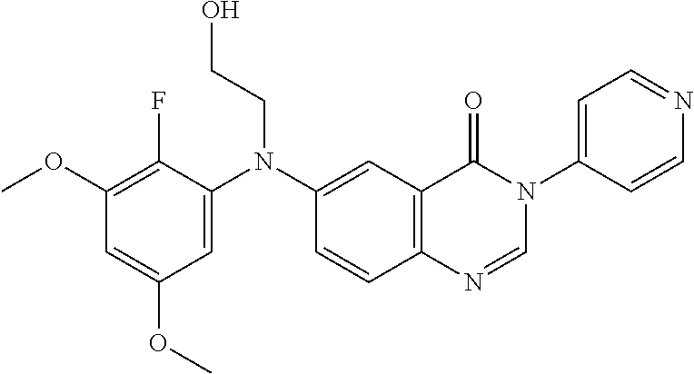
C1=C(N(CCO)C2=CC3=C(C=C2)N=CN(C2=CC=NC=C2)C3=O)C(F)=C(OC)C=C1OC
